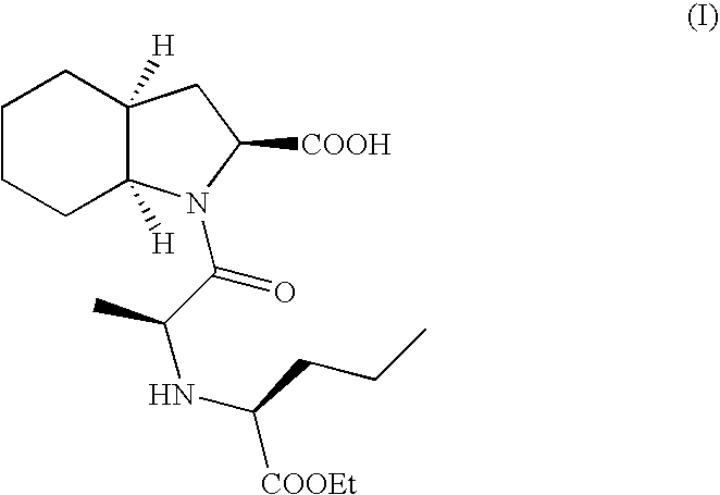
C1CCC2([H])C([H])(C1)CC([COOH])N2C(C(NC(CCC)[COOEt])C)=O
